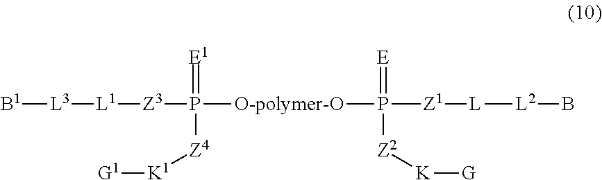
[B1][L3][L1][Z3]P(=[E1])([Z4][K1][G1])[O-polymer-O]P(=[E])([Z1][L][L2]B)[Z2][K][G]
